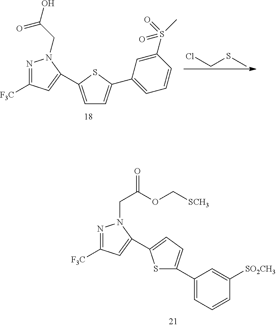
N1=C([F3C])C=C(C2=CC=C(C3=CC=CC([SO2CH3])=C3)S2)N1CC(=O)OC[SCH3].N1=C([F3C])C=C(C2=CC=C(C3=CC=CC(S(=O)(=O)C)=C3)S2)N1CC(O)=O.C(SC)Cl
